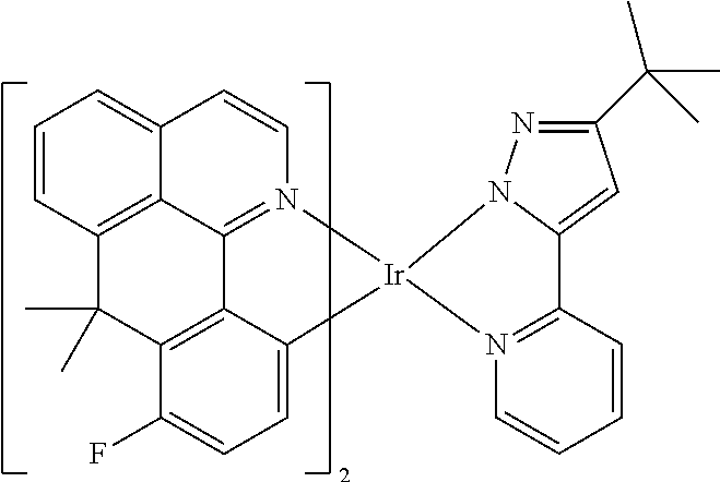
C1=CC2=CC=CC3=C2C2=N1[Ir]1(C4=CC=C(F)C(=C24)C3(C)C)N2N=C(C(C)(C)C)C=C2C2=N1C=CC=C2
